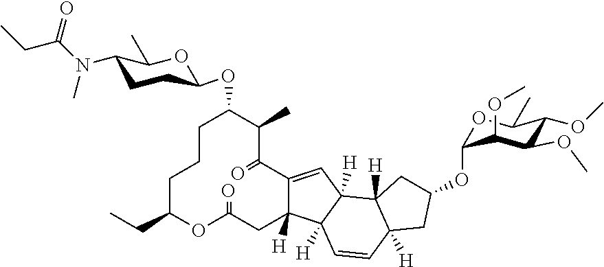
C1C(CC)OC(=O)CC2([H])C(=CC3([H])C2([H])C=CC2([H])C3([H])CC(OC3OC(C)C(OC)C(OC)C3OC)C2)C(=O)C(C)C(OC2CCC(N(C(=O)CC)C)C(C)O2)CC1
